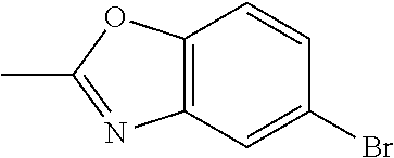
C12=C(C=C(Br)C=C1)N=C(C)O2
